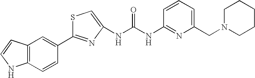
C1=CC=C(CN2CCCCC2)N=C1NC(NC1=CSC(C2=CC3=C(C=C2)NC=C3)=N1)=O
